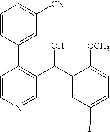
C1=CN=CC(C(C2=CC(F)=CC=C2[OCH3])O)=C1C1=CC([CN])=CC=C1
